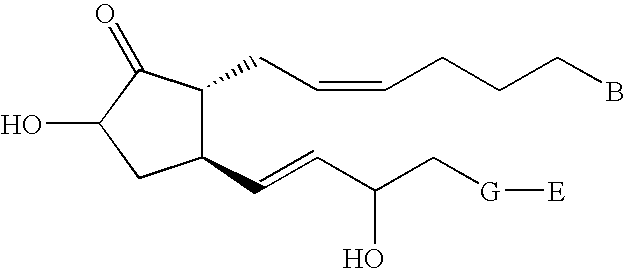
C1(C=CC(C[G][E])O)C(CC=CCCCB)C(=O)C(O)C1
